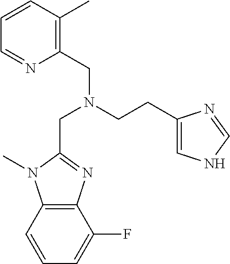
C1=CC2=C(C(F)=C1)N=C(CN(CC1=C(C)C=CC=N1)CCC1=CNC=N1)N2C
